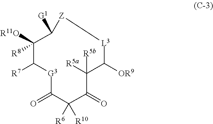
C1([R11O])([R8])C([R7])[G3]C(=O)C([R6])([R10])C(=O)C([R5a])([R5b])C([OR9])[L3][Z]C1[G1]
